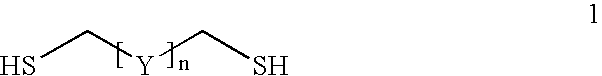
SC[Y]CS
